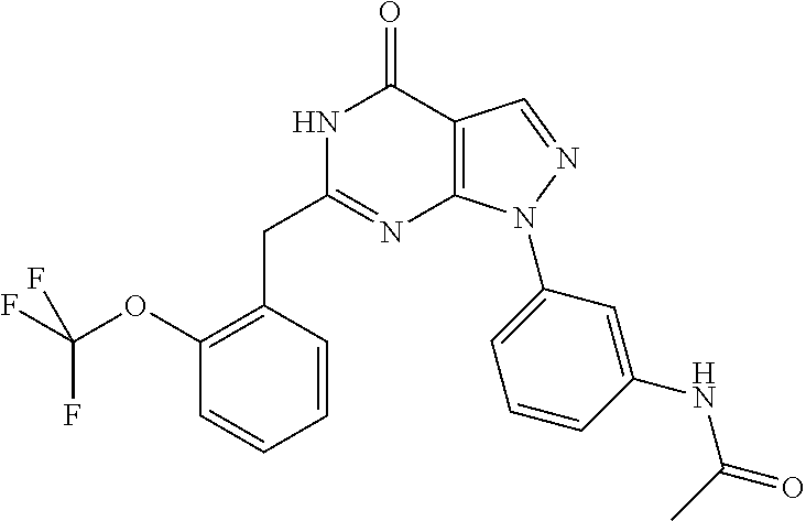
C1(OC(F)(F)F)=C(CC2=NC3=C(C(=O)N2)C=NN3C2=CC=CC(NC(=O)C)=C2)C=CC=C1
